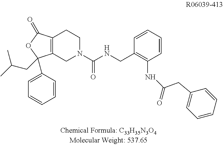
C12=C(C(=O)OC1(CC(C)C)C1=CC=CC=C1)CCN(C(NCC1=C(NC(=O)CC3=CC=CC=C3)C=CC=C1)=O)C2
